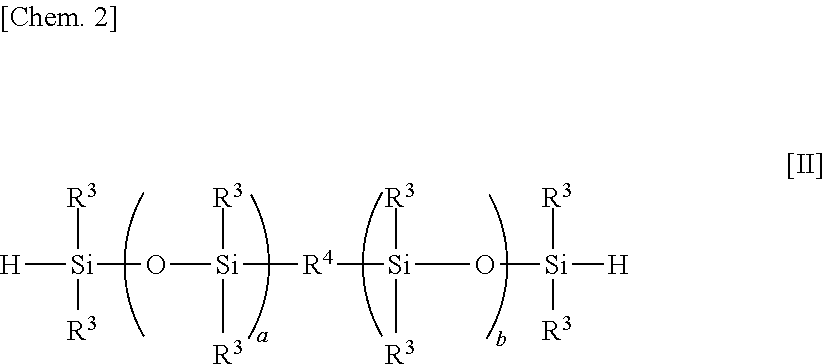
[H][Si]([R3])([R3])O[Si]([R3])([R3])[R4][Si]([R3])([R3])O[Si]([R3])([R3])[H]
